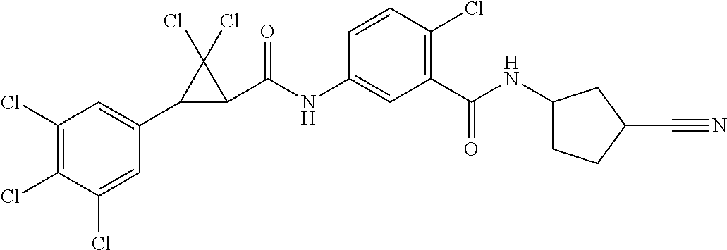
C1(Cl)=C(Cl)C(Cl)=CC(C2C(C(NC3=CC(C(NC4CCC(C#N)C4)=O)=C(Cl)C=C3)=O)C2(Cl)Cl)=C1
